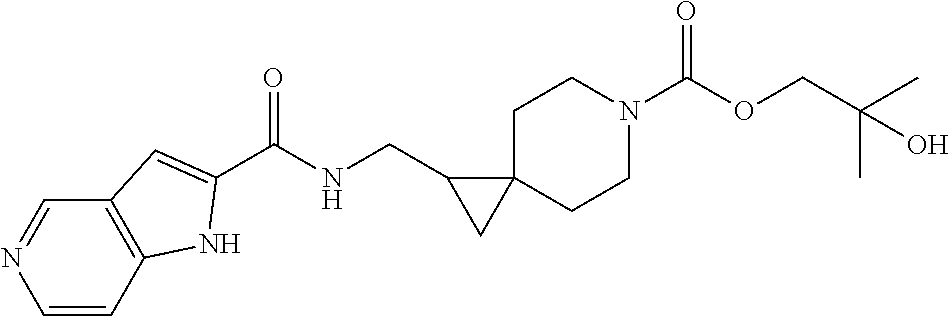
C12=C(C=CN=C1)NC(C(NCC1CC13CCN(C(OCC(C)(C)O)=O)CC3)=O)=C2
